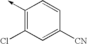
C1(->C)=C(Cl)C=C([CN])C=C1
